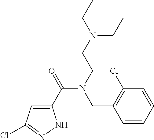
C1(C(=O)N(CCN(CC)CC)CC2=C(Cl)C=CC=C2)=CC(Cl)=NN1
